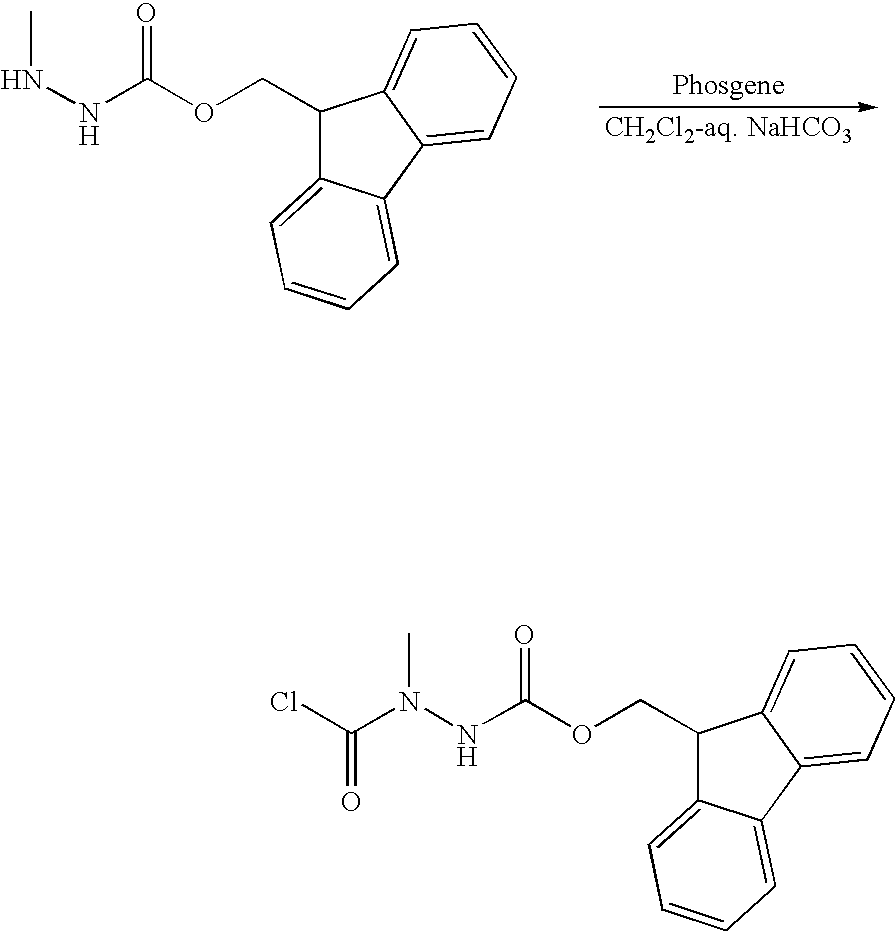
N(NC(OCC1C2=CC=CC=C2C2=CC=CC=C12)=O)C.ClC(N(NC(OCC1C2=CC=CC=C2C2=CC=CC=C12)=O)C)=O
